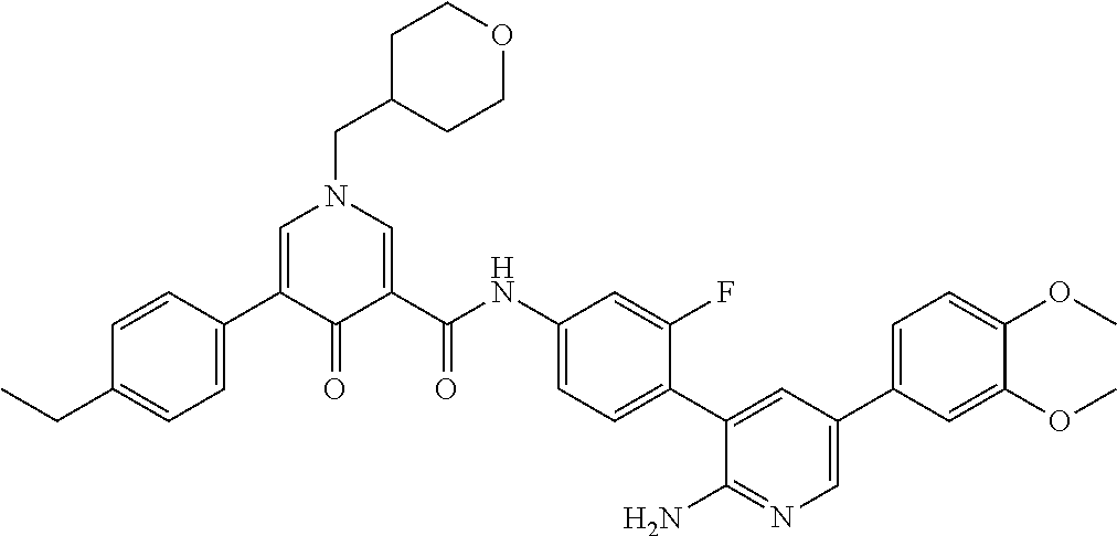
C1=C(C2=CC=C(CC)C=C2)C(=O)C(C(NC2=CC=C(C3=CC(C4=CC=C(OC)C(OC)=C4)=CN=C3N)C(F)=C2)=O)=CN1CC1CCOCC1
